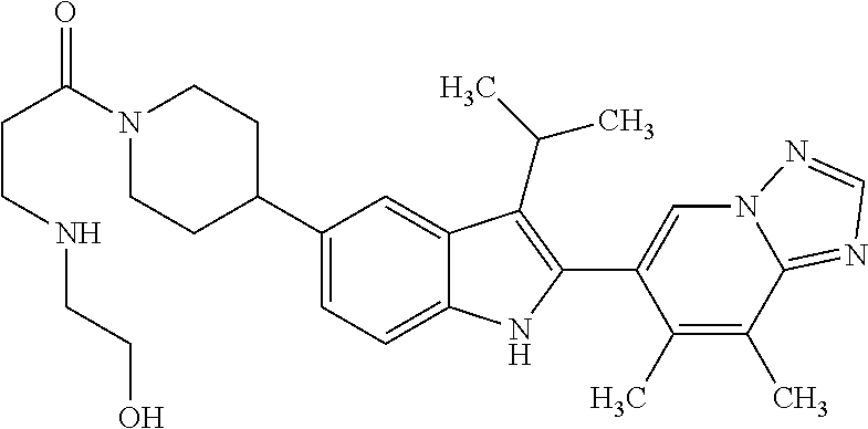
C(CC(=O)N1CCC(C2=CC=C3C(=C2)C(C(C)C)=C(C2=CN4C(=NC=N4)C(C)=C2C)N3)CC1)NCCO
